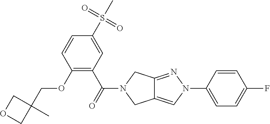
O(C1=C(C(=O)N2CC3=CN(C4=CC=C(F)C=C4)N=C3C2)C=C(S(C)(=O)=O)C=C1)CC1(C)COC1
